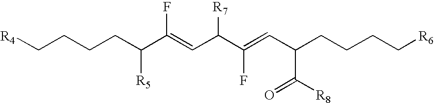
[R4]CCCCC(C(=CC(C(=CC(CCCC[R6])C(=O)[R8])F)[R7])F)[R5]
